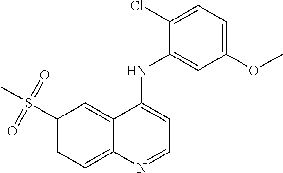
S(C1=CC=C2C(=C1)C(NC1=CC(OC)=CC=C1Cl)=CC=N2)(C)(=O)=O
